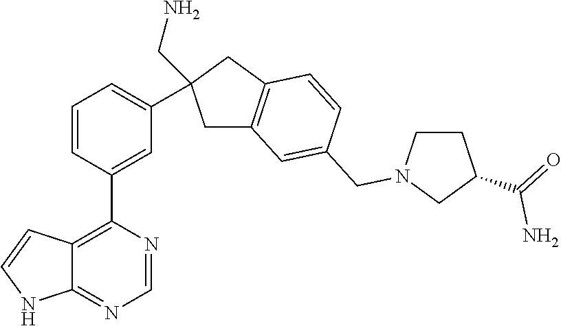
C12=C(C3=CC(C4(CN)CC5=C(C4)C=CC(CN4CCC(C(=O)N)C4)=C5)=CC=C3)N=CN=C1NC=C2
